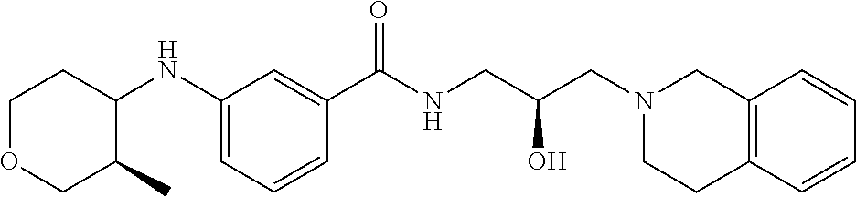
C1(NC2CCOCC2C)=CC=CC(C(NCC(CN2CCC3=C(C2)C=CC=C3)O)=O)=C1
